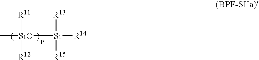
C[SiO]([Si]([R14])([R13])[R15])([R11])[R12]
